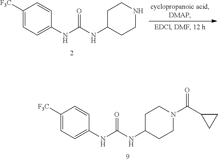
C1([F3C])=CC=C(NC(NC2CCN(C(C3CC3)=O)CC2)=O)C=C1.C1([F3C])=CC=C(NC(NC2CCNCC2)=O)C=C1
